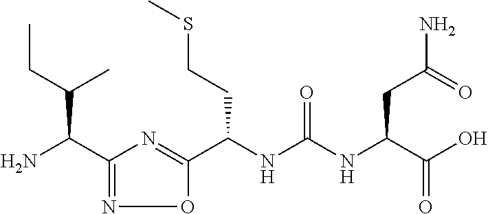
C(NC(NC(C(O)=O)CC(N)=O)=O)(C1=NC(C(N)C(CC)C)=NO1)CCSC
